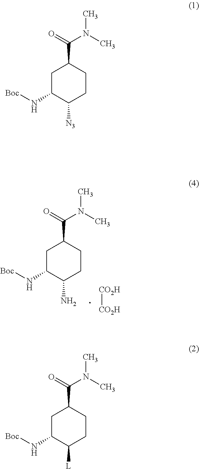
C1C(N[Boc])C([N3])CCC1C(=O)N(C)C.C1C(N[Boc])C(N)CCC1C(=O)N(C)C.[CO2H][CO2H].C1C(N[Boc])C([L])CCC1C(=O)N(C)C
